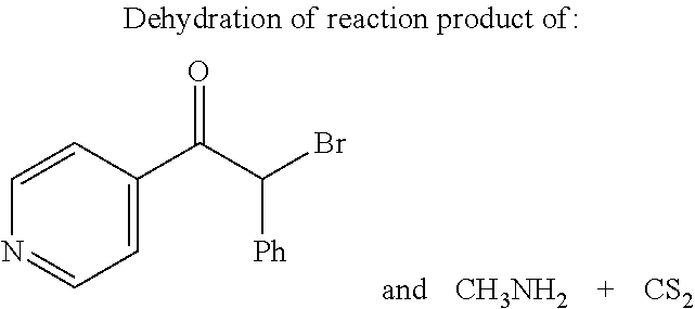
[CS2].C1=CC(C(C(Br)[Ph])=O)=CC=N1.[CH3NH2]
